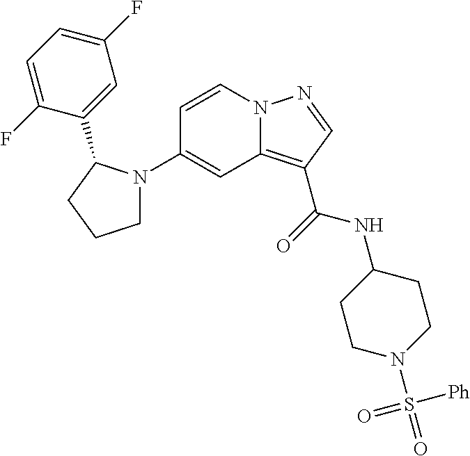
C1(N2CCCC2C2=CC(F)=CC=C2F)=CC2=C(C(=O)NC3CCN(S(=O)([Ph])=O)CC3)C=NN2C=C1
